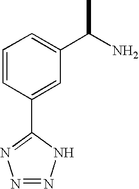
C1=CC(C2=NN=NN2)=CC(C(C)N)=C1
